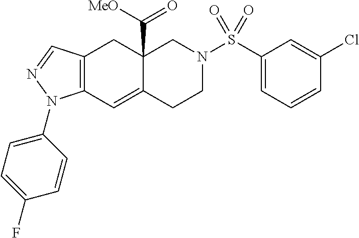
C12=C(C=C3C(C([MeO])=O)(C1)CN(S(C1=CC=CC(Cl)=C1)(=O)=O)CC3)N(C1=CC=C(F)C=C1)N=C2
